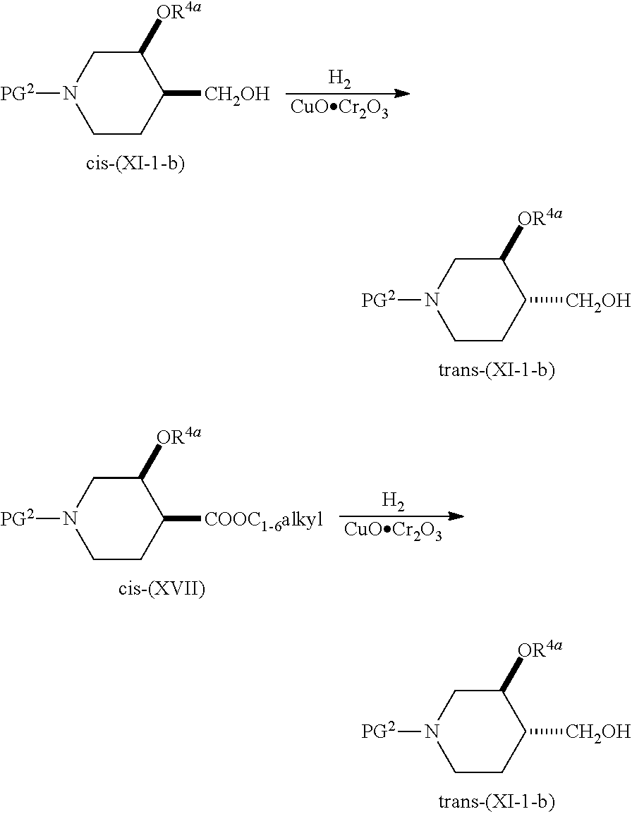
C1CC([CH2OH])C([OR4a])CN1[PG2].C1CC([CH2OH])C([OR4a])CN1[PG2].C1CC([CH2OH])C([OR4a])CN1[PG2].[H2].[CuOCr2O3].[H2].[CuOCr2O3].C1CC([COOC1-6alkyl])C([OR4a])CN1[PG2]
